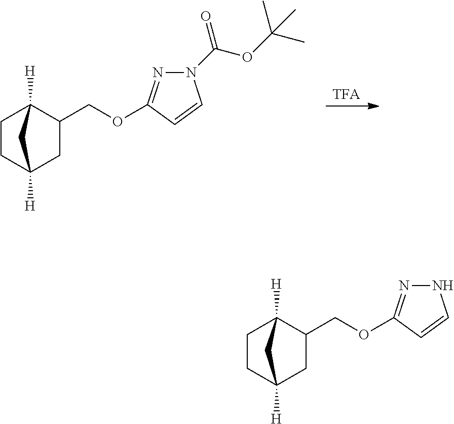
C1(COC2=NNC=C2)C2([H])CCC([H])(C1)C2.[TFA].C1(COC2=NN(C(=O)OC(C)(C)C)C=C2)C2([H])CCC([H])(C1)C2
